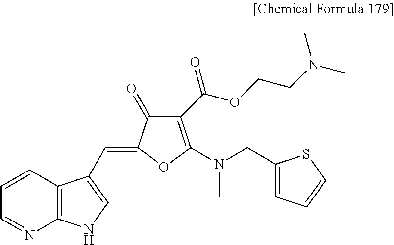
C1(C(OCCN(C)C)=O)=C(N(C)CC2=CC=CS2)OC(=CC2=CNC3=C2C=CC=N3)C1=O
